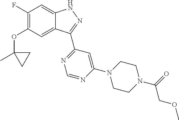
O(C1=C(F)C=C2C(=C1)C(C1=NC=NC(N3CCN(C(COC)=O)CC3)=C1)=NN2)C1(C)CC1
